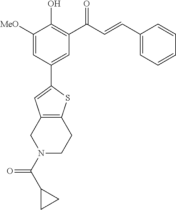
C1=C([MeO])C(O)=C(C(C=CC2=CC=CC=C2)=O)C=C1C1=CC2=C(S1)CCN(C(C1CC1)=O)C2
